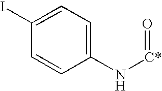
C1(I)=CC=C(N[C*]=O)C=C1
